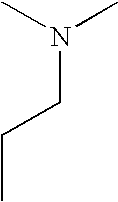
C(C)CN(C)C
